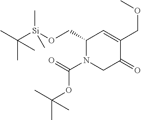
C1(CO[Si](C(C)(C)C)(C)C)N(C(OC(C)(C)C)=O)CC(=O)C(COC)=C1
